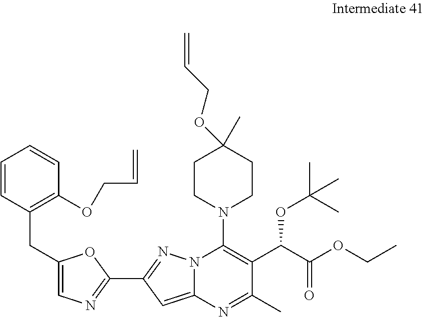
C1=CC(CC2=CN=C(C3=NN4C(=C3)N=C(C)C(C(C(OCC)=O)OC(C)(C)C)=C4N3CCC(OCC=C)(C)CC3)O2)=C(OCC=C)C=C1
